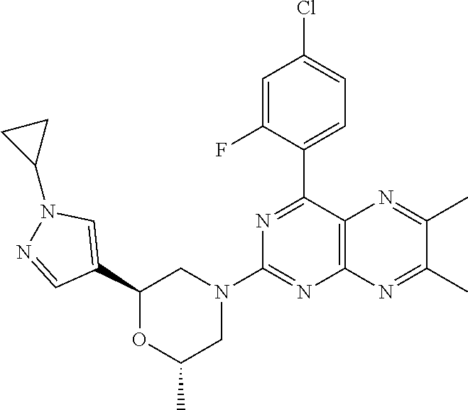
C1(C2=NC(N3CC(C)OC(C4=CN(C5CC5)N=C4)C3)=NC3=C2N=C(C)C(C)=N3)=CC=C(Cl)C=C1F
